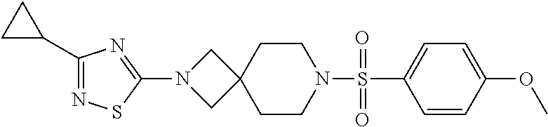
C1=CC(OC)=CC=C1S(N1CCC2(CC1)CN(C1=NC(C3CC3)=NS1)C2)(=O)=O
